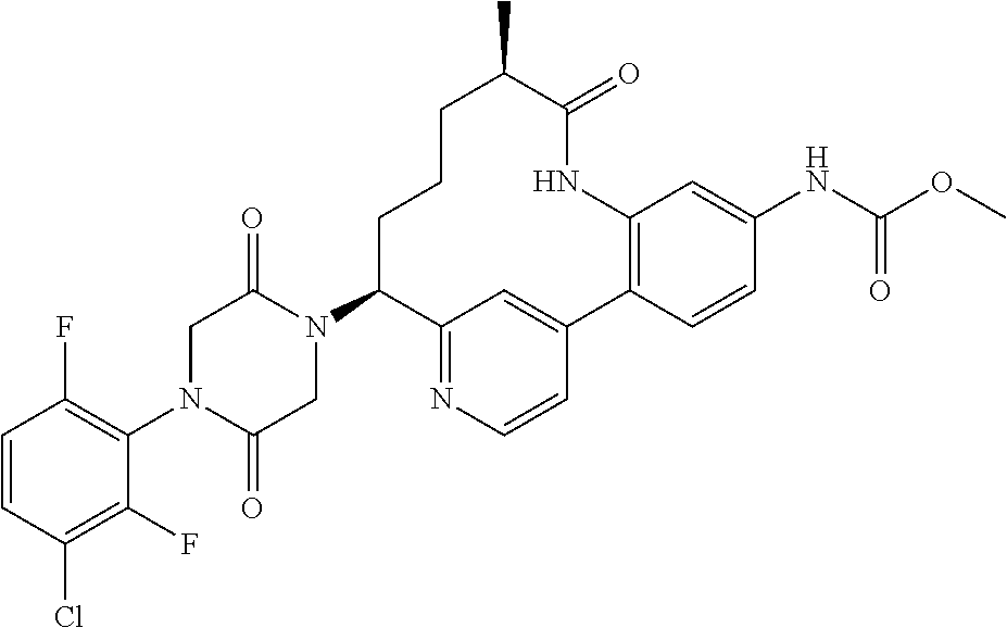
C1=CC(Cl)=C(F)C(N2C(=O)CN(C3C4=NC=CC(=C4)C4=C(C=C(NC(=O)OC)C=C4)NC(=O)C(C)CCC3)C(=O)C2)=C1F
